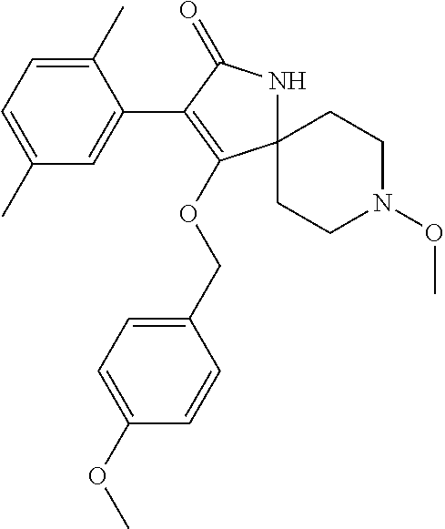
C12(NC(=O)C(C3=CC(C)=CC=C3C)=C1OCC1=CC=C(OC)C=C1)CCN(OC)CC2
